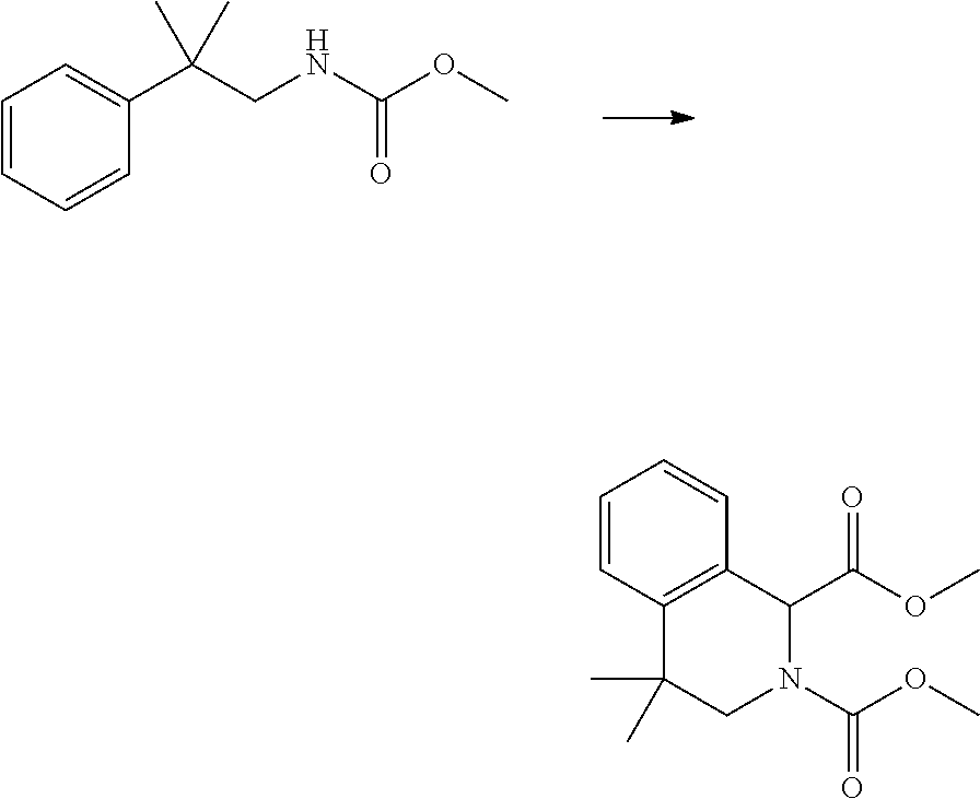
C1=CC=CC(C(CNC(OC)=O)(C)C)=C1.C1=CC2=C(C=C1)C(C(OC)=O)N(C(OC)=O)CC2(C)C
